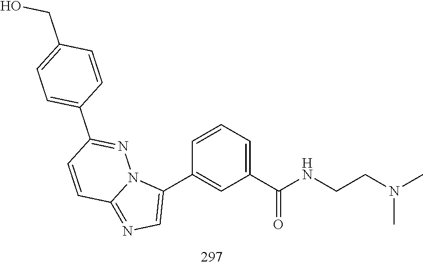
N(C)(CCNC(C1=CC=CC(C2=CN=C3C=CC(C4=CC=C(CO)C=C4)=NN32)=C1)=O)C
